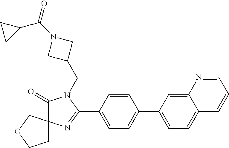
C1(=O)N(CC2CN(C(C3CC3)=O)C2)C(C2=CC=C(C3=CC=C4C(=C3)N=CC=C4)C=C2)=NC12CCOC2
